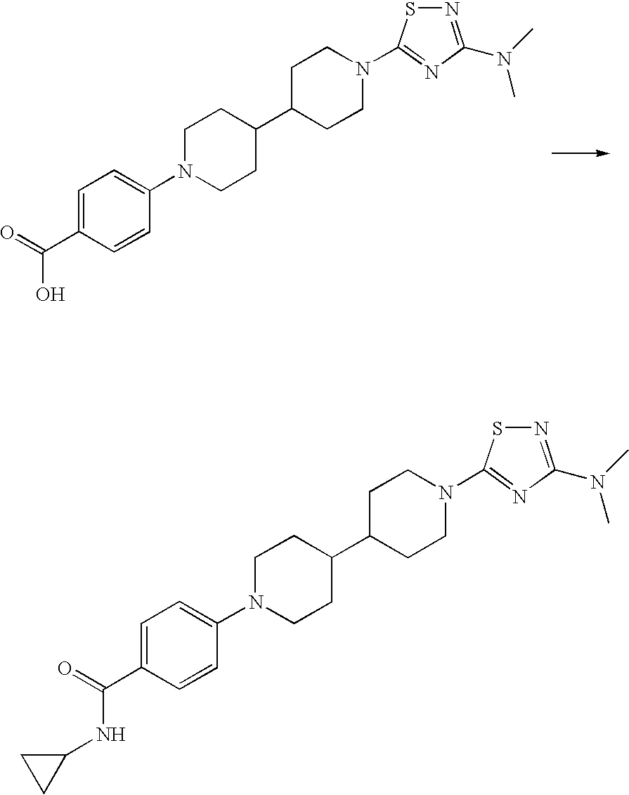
C1=C(C(=O)O)C=CC(N2CCC(C3CCN(C4=NC(N(C)C)=NS4)CC3)CC2)=C1.C1=C(C(=O)NC2CC2)C=CC(N2CCC(C3CCN(C4=NC(N(C)C)=NS4)CC3)CC2)=C1
